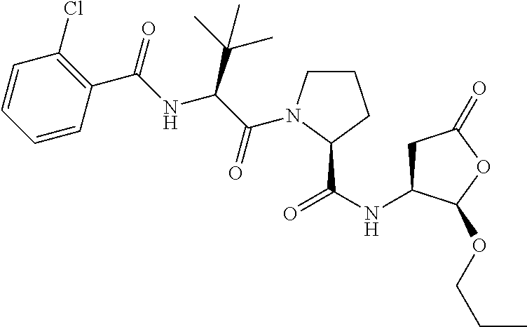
C1=CC=CC(C(=O)NC(C(C)(C)C)C(=O)N2CCCC2C(NC2CC(=O)OC2OCCC)=O)=C1Cl
